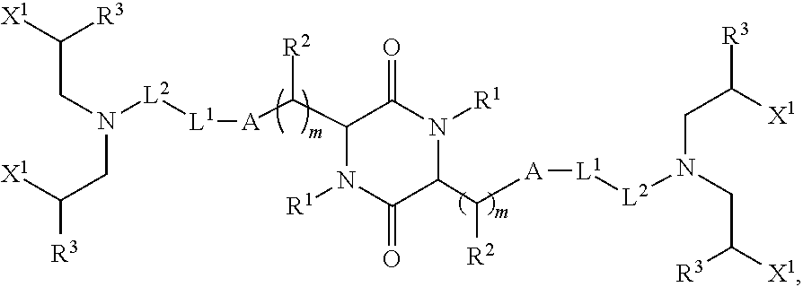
C(CN(CC([R3])[X1])[L2][L1][A]C(C1N([R1])C(=O)C(C([A][L1][L2]N(CC([X1])[R3])CC([R3])[X1])[R2])N([R1])C1=O)[R2])([X1])[R3]
